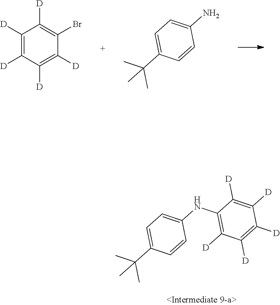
C1([D])=C([D])C([D])=C([D])C(Br)=C1[D].C1=CC(N)=CC=C1C(C)(C)C.C1=CC(NC2=C([D])C([D])=C([D])C([D])=C2[D])=CC=C1C(C)(C)C
